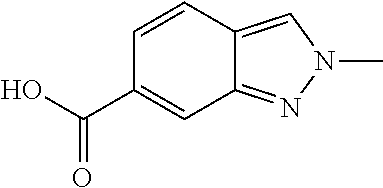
C1=CC2=CN(C)N=C2C=C1C(O)=O
